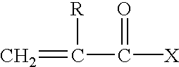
C=C(C([X])=O)[R]
